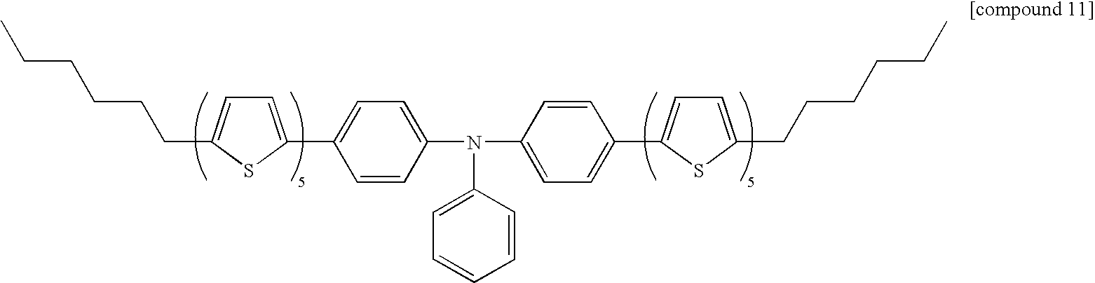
CCCCCCC1=CC=C(C2=CC=C(N(C3=CC=C(C4=CC=C(CCCCCC)S4)C=C3)C3=CC=CC=C3)C=C2)S1
